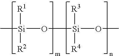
C[Si]([R1])([R2])O[Si]([R3])([R4])OC
